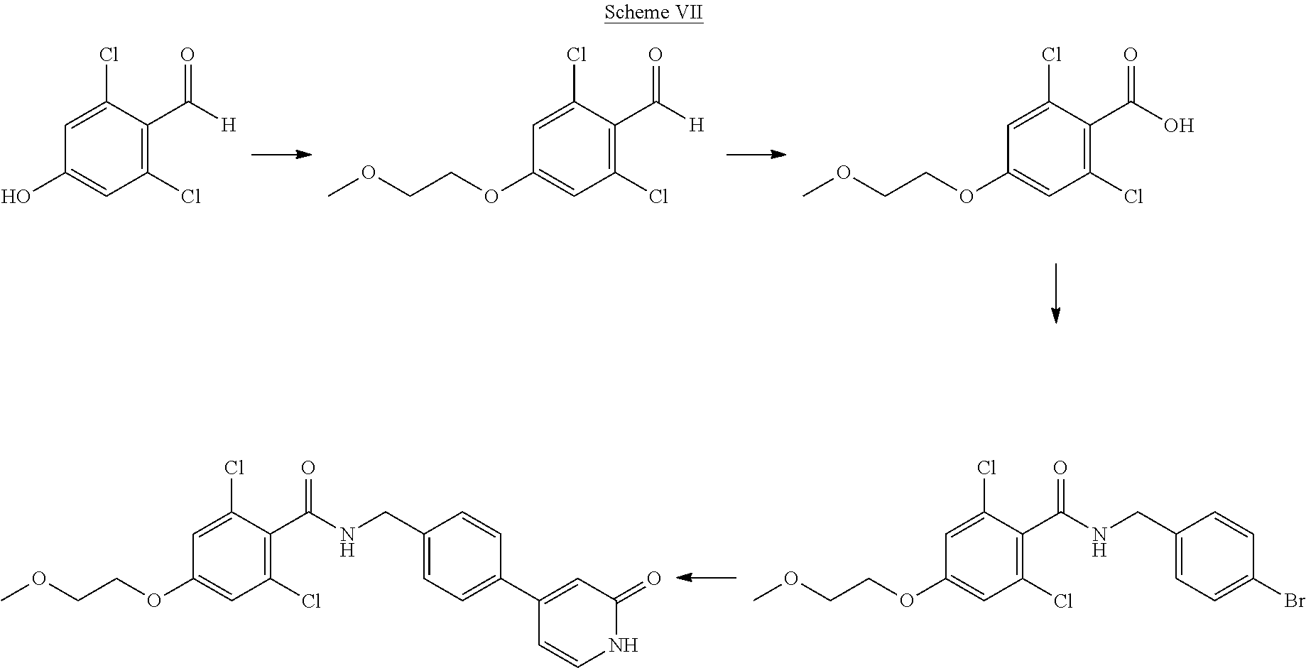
C1=C(Cl)C(C([H])=O)=C(Cl)C=C1O.C1=C(Cl)C(C([H])=O)=C(Cl)C=C1OCCOC.C1=C(Cl)C(C(O)=O)=C(Cl)C=C1OCCOC.C1=C(Cl)C(C(NCC2=CC=C(Br)C=C2)=O)=C(Cl)C=C1OCCOC.C1=C(Cl)C(C(NCC2=CC=C(C3=CC(=O)NC=C3)C=C2)=O)=C(Cl)C=C1OCCOC
